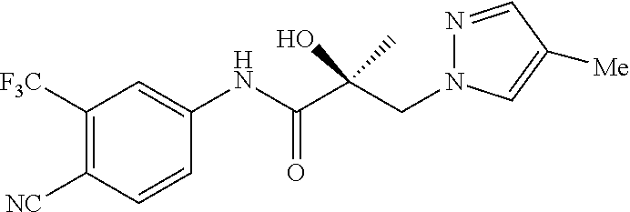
C1([F3C])=C([NC])C=CC(NC(C(CN2N=CC([Me])=C2)(O)C)=O)=C1
